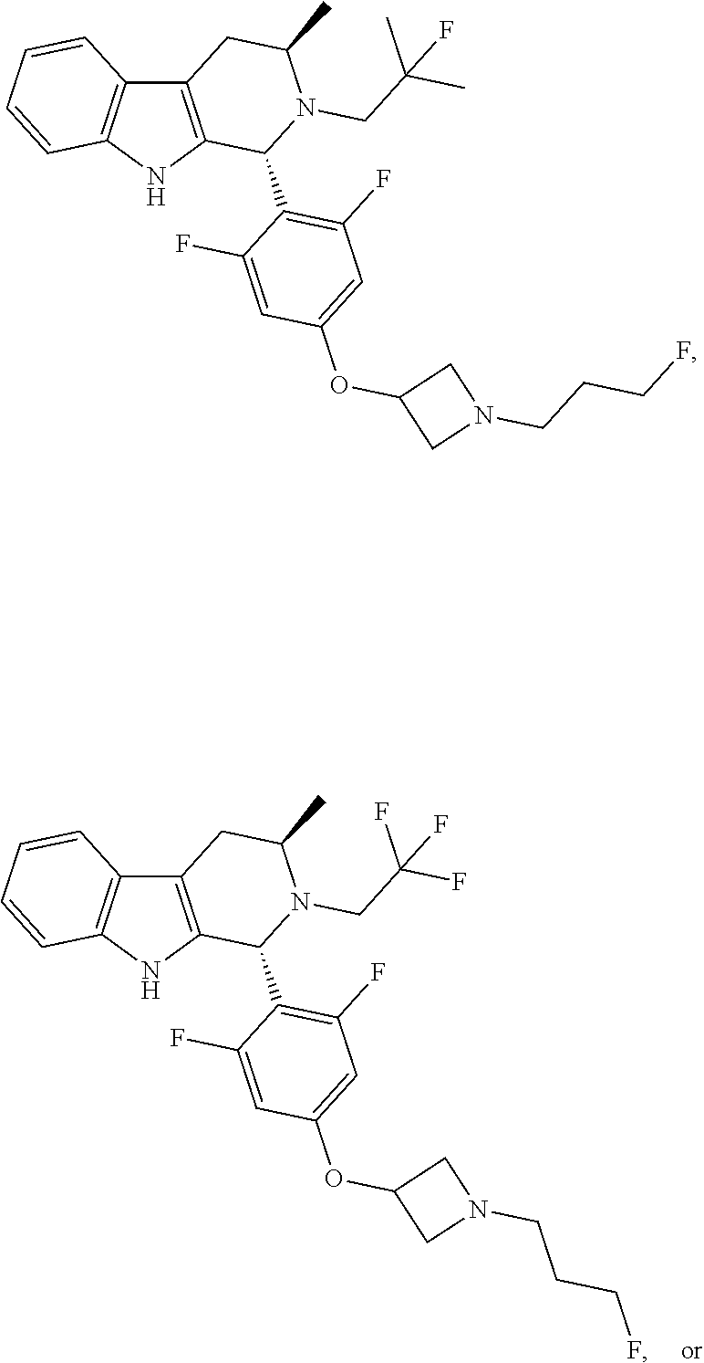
C12=C(NC3=C1C=CC=C3)C(C1=C(F)C=C(OC3CN(CCCF)C3)C=C1F)N(CC(C)(C)F)C(C)C2.C12=C(NC3=C1C=CC=C3)C(C1=C(F)C=C(OC3CN(CCCF)C3)C=C1F)N(CC(F)(F)F)C(C)C2
